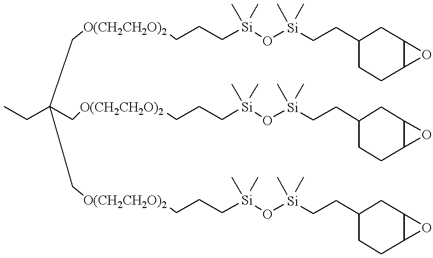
CCC(C[O(CH2CH2O)2]CCC[Si](O[Si](CCC1CCC2C(C1)O2)(C)C)(C)C)(C[O(CH2CH2O)2]CCC[Si](O[Si](CCC1CCC2C(C1)O2)(C)C)(C)C)C[O(CH2CH2O)2]CCC[Si](O[Si](CCC1CCC2C(C1)O2)(C)C)(C)C
